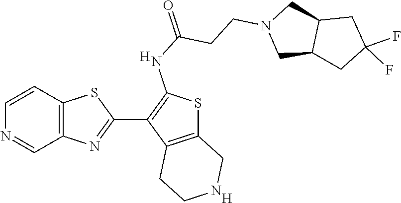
C12=C(C=CN=C1)SC(C1=C(NC(=O)CCN3CC4C(C3)CC(F)(F)C4)SC3=C1CCNC3)=N2.[H].[H]
